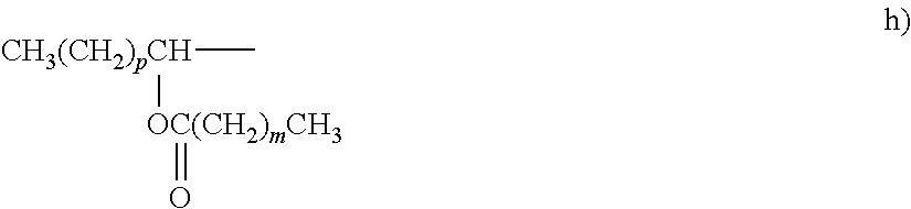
C[CH3(CH2)pCH][OC(CH2)mCH3]=O
